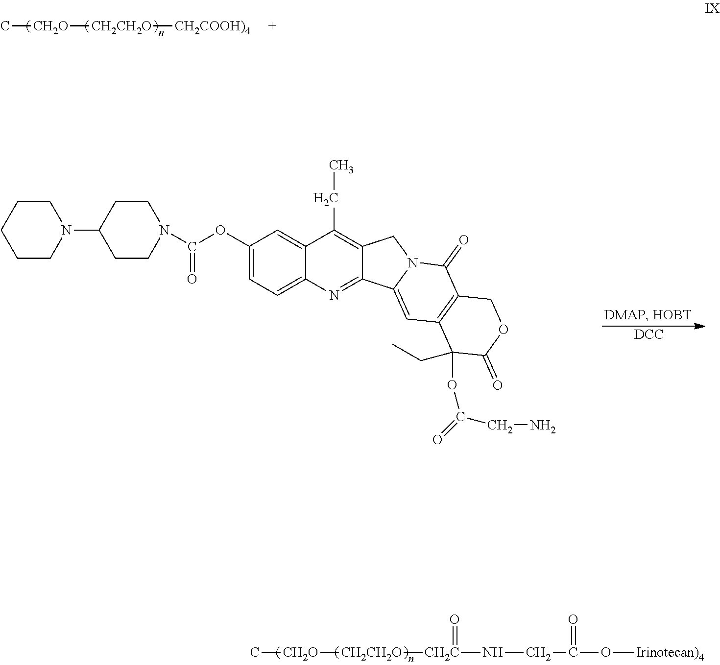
C[CH2O][CH2CH2O][CH2C](NCC(O[Irinotecan)4])=O)=O.C[CH2O][CH2CH2O][CH2COOH)4].[DCC].C1CCCCN1C1CCN(C(OC2=CC=C3C(=C2)C(CC)=C2C(=N3)C3=CC4=C(C(=O)N3C2)COC(=O)C4(CC)OC(CN)=O)=O)CC1
